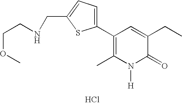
Cl.C1(C2=CC=C(CNCCOC)S2)=C(C)N([H])C(=O)C(CC)=C1
